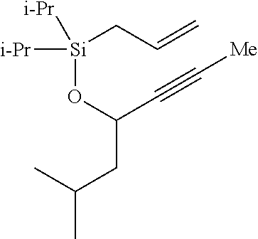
[Si](OC(C#C[Me])CC(C)C)(CC=C)([i-Pr])[i-Pr]
